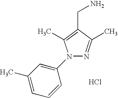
N1=C(C)C(CN)=C(C)N1C1=CC(C)=CC=C1.Cl
